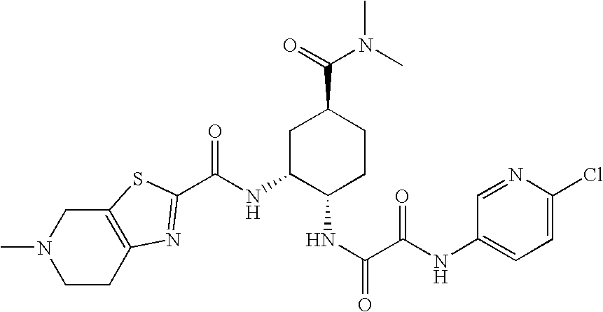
CN1CCC2=C(C1)SC(C(NC1C(NC(=O)C(NC3=CC=C(Cl)N=C3)=O)CCC(C(=O)N(C)C)C1)=O)=N2
